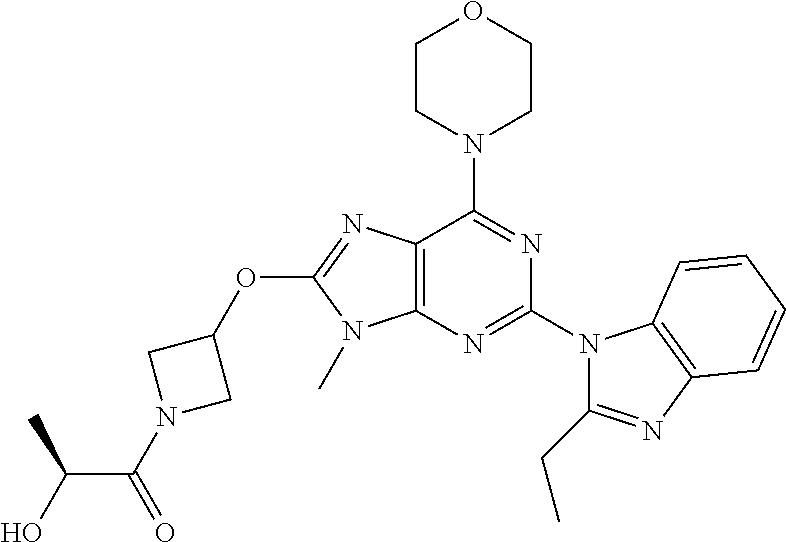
C12=C(N=C(N3C(CC)=NC4=C3C=CC=C4)N=C1N1CCOCC1)N(C)C(OC1CN(C(C(O)C)=O)C1)=N2
